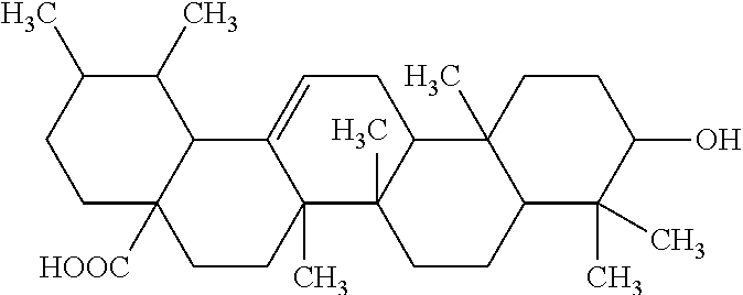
C1C2([HOOC])C(C(C)C(C)C1)C1=CCC3C(C)(C1(C)CC2)CCC1C3(C)CCC(O)C1(C)C
